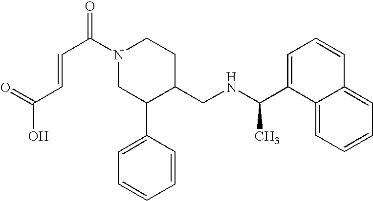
C(C(N1CC(C2=CC=CC=C2)C(CNC(C2=CC=CC3=CC=CC=C23)C)CC1)=O)=CC(O)=O
